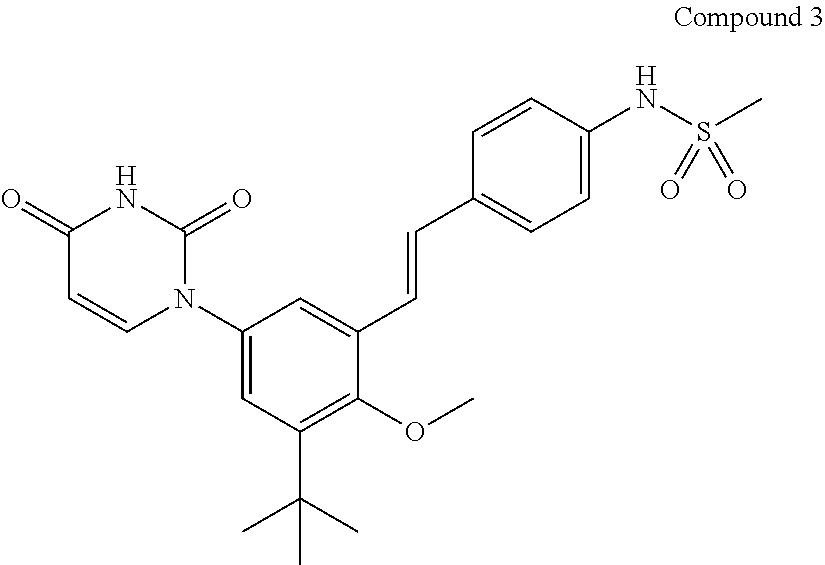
C1(N2C(=O)NC(=O)C=C2)=CC(C(C)(C)C)=C(OC)C(C=CC2=CC=C(NS(C)(=O)=O)C=C2)=C1
